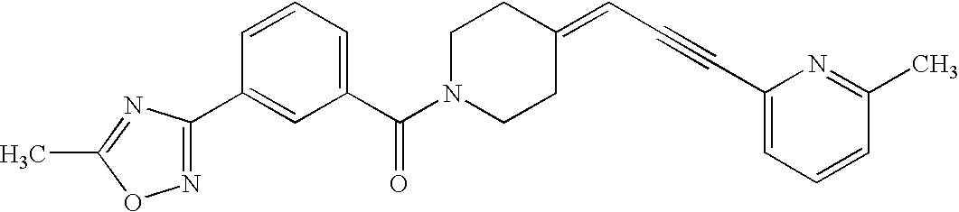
C1=CC=C(C(N2CCC(=CC#CC3=CC=CC(C)=N3)CC2)=O)C=C1C1=NOC(C)=N1
